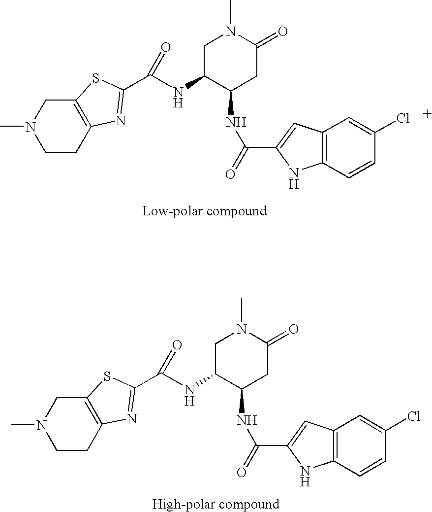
C1C2=C(CN(C)C1)SC(C(=O)NC1C(NC(C3=CC4=C(N3)C=CC(Cl)=C4)=O)CC(=O)N(C)C1)=N2.C1C2=C(CN(C)C1)SC(C(=O)NC1C(NC(C3=CC4=C(N3)C=CC(Cl)=C4)=O)CC(=O)N(C)C1)=N2
